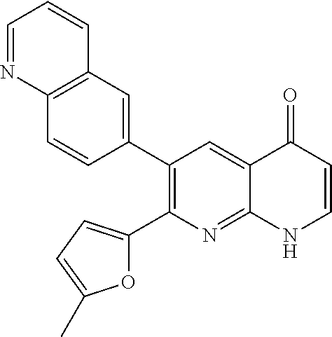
C1(C2=C(C3=CC=C(C)O3)N=C3C(=C2)C(=O)C=CN3)=CC2=C(C=C1)N=CC=C2
